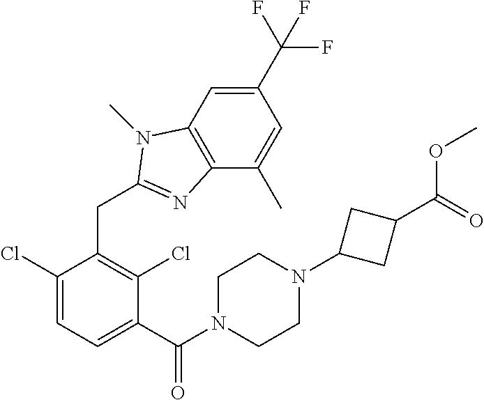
C1(C(F)(F)F)=CC2=C(C(C)=C1)N=C(CC1=C(Cl)C(C(N3CCN(C4CC(C(=O)OC)C4)CC3)=O)=CC=C1Cl)N2C
